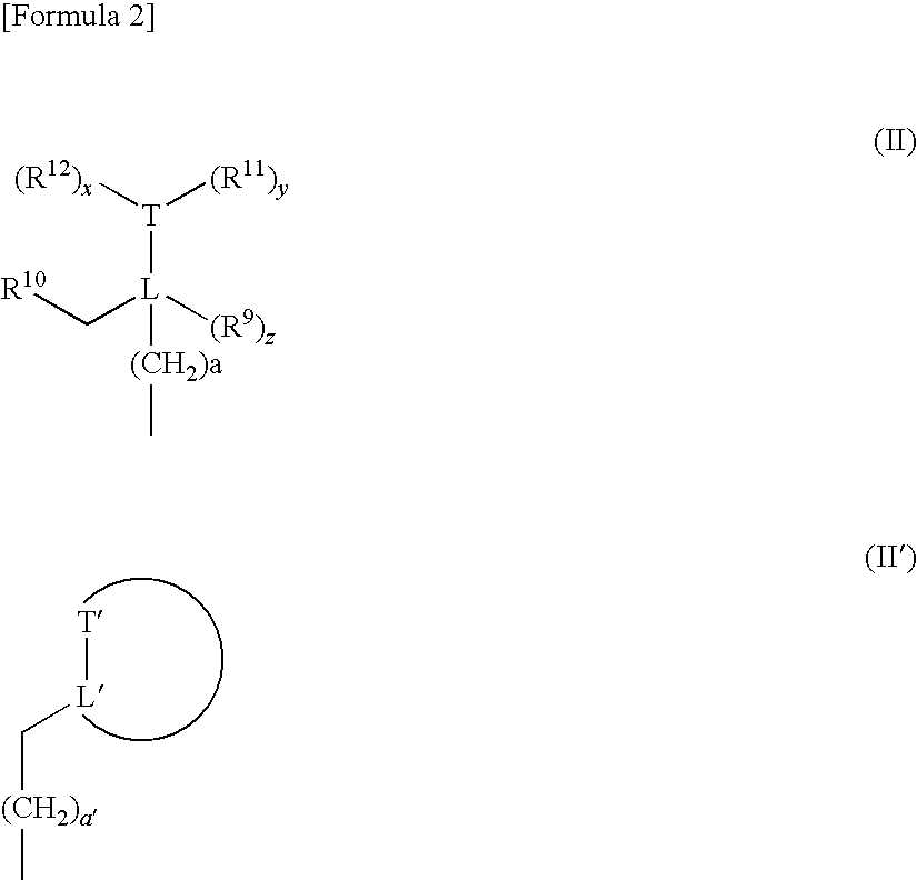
C([(CH2)a]C)[L][T].[T]([L]([(R9)z])(C[R10])[(CH2)a]C)([(R12)x])[(R11)y]
